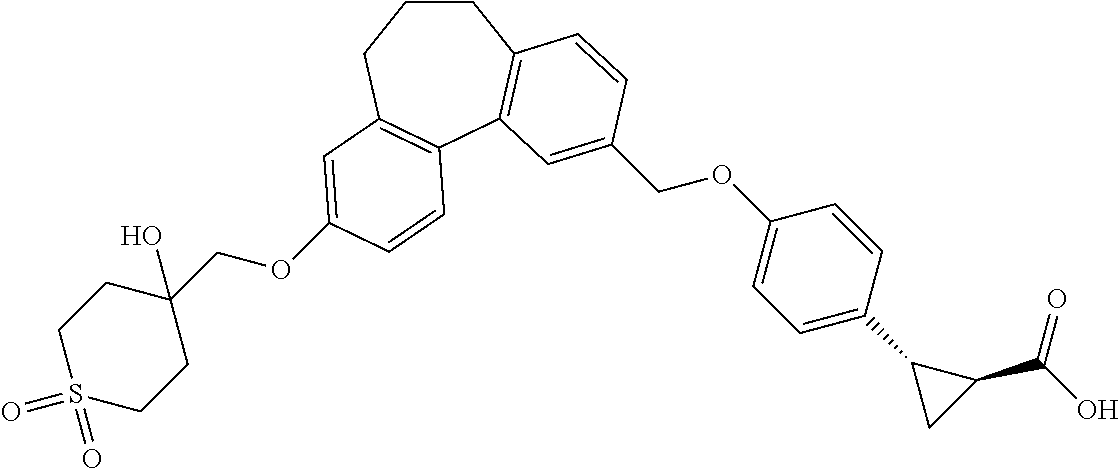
C1CCC2=C(C3=C1C=CC(COC1=CC=C(C4CC4C(=O)O)C=C1)=C3)C=CC(OCC1(O)CCS(=O)(=O)CC1)=C2
